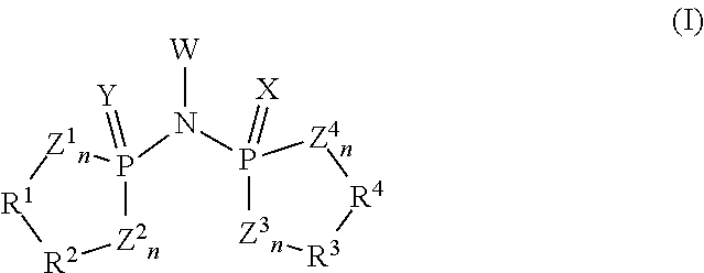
[Z2n]1P(N(P2(=[X])[Z3n][R3][R4][Z4n]2)[W])(=[Y])[Z1n][R1][R2]1
